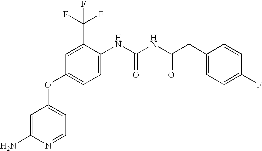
C1=C(N)N=CC=C1OC1=CC=C(NC(NC(CC2=CC=C(F)C=C2)=O)=O)C(C(F)(F)F)=C1
